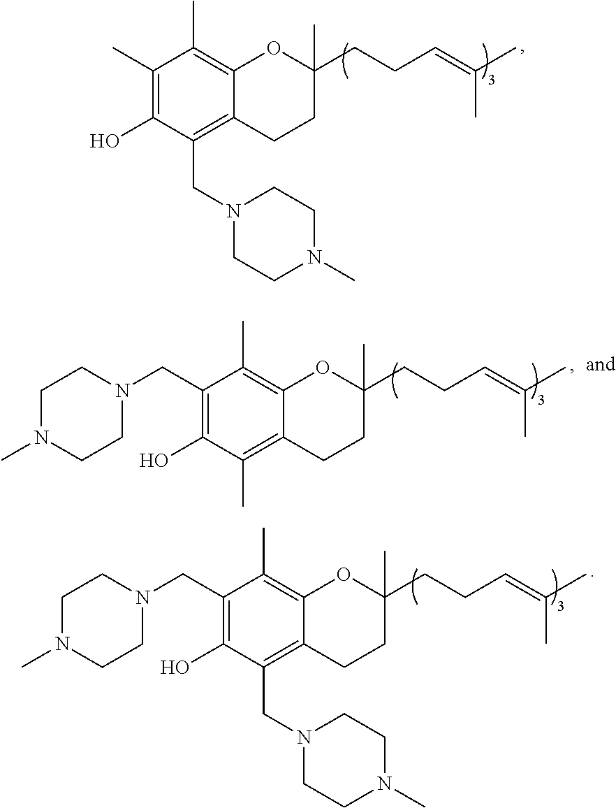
C1(C)=C(O)C(CN2CCN(C)CC2)=C2C(=C1C)OC(C)(CCC=C(C)C)CC2.C1(CN2CCN(C)CC2)=C(O)C(C)=C2C(=C1C)OC(C)(CCC=C(C)C)CC2.C1(CN2CCN(C)CC2)=C(O)C(CN2CCN(C)CC2)=C2C(=C1C)OC(C)(CCC=C(C)C)CC2
